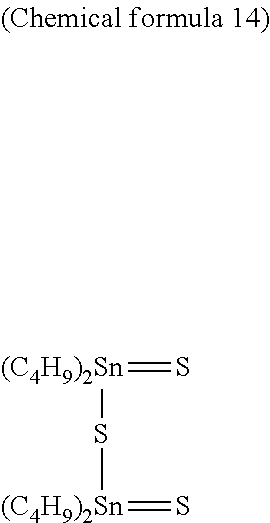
[(C4H9)2Sn](S[(C4H9)2Sn]=S)=S
